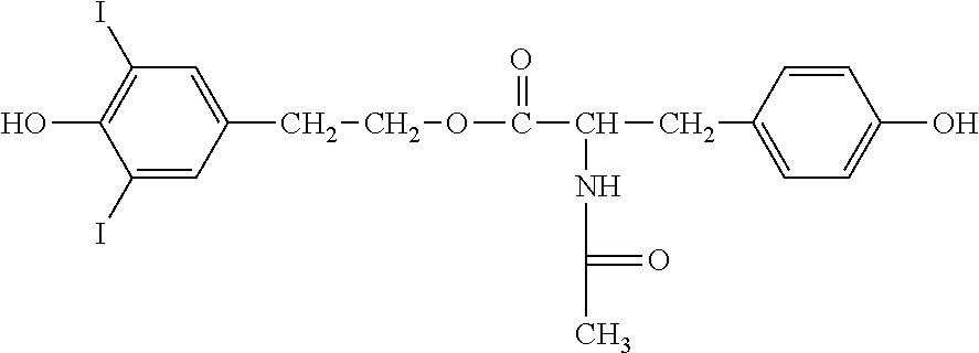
C1(I)=C(O)C(I)=CC(CCOC(C(CC2=CC=C(O)C=C2)NC(C)=O)=O)=C1
